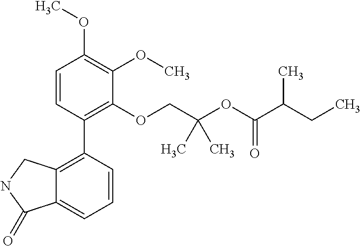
C1=CC(C2=C3C(=CC=C2)C(=O)NC3)=C(OCC(OC(C(CC)C)=O)(C)C)C(OC)=C1OC
